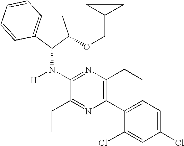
C1(N([H])C2C(OCC3CC3)CC3=C2C=CC=C3)=NC(CC)=C(C2=CC=C(Cl)C=C2Cl)N=C1CC
